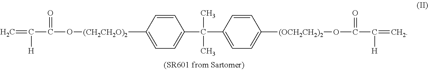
C=C(C(=O)O[(CH2CH2O)2]C1=CC=C(C(C)(C)C2=CC=C([(OCH2CH2)2]OC(C(=C)[H])=O)C=C2)C=C1)[H]
